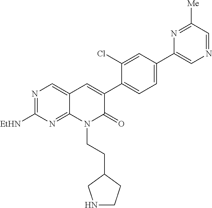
N1=C([EtHN])N=C2C(=C1)C=C(C1=CC=C(C3=CN=CC([Me])=N3)C=C1Cl)C(=O)N2CCC1CCNC1
